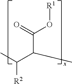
C(C(C)C(=O)O[R1])(C)[R2]
